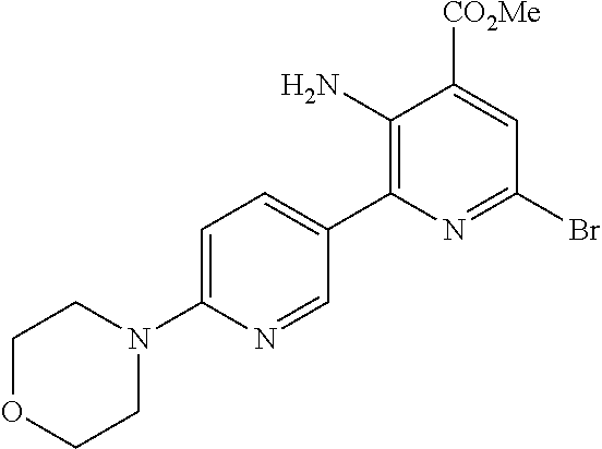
C1=C(N2CCOCC2)N=CC(C2=C(N)C([CO2Me])=CC(Br)=N2)=C1
